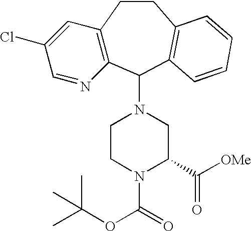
C12=C(C(N3CCN(C(=O)OC(C)(C)C)C(C([OMe])=O)C3)C3=C(CC1)C=CC=C3)N=CC(Cl)=C2
